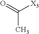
C(C)(=O)[X3]
